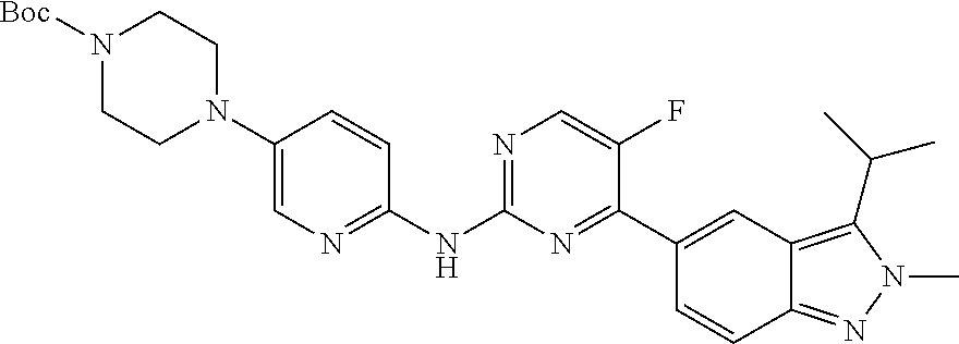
C1(N2CCN([Boc])CC2)=CN=C(NC2=NC=C(F)C(C3=CC4=C(C(C)C)N(C)N=C4C=C3)=N2)C=C1
